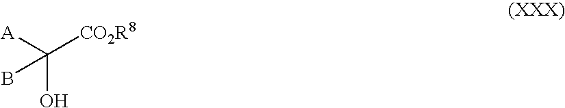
OC(B)([A])[CO2R8]
